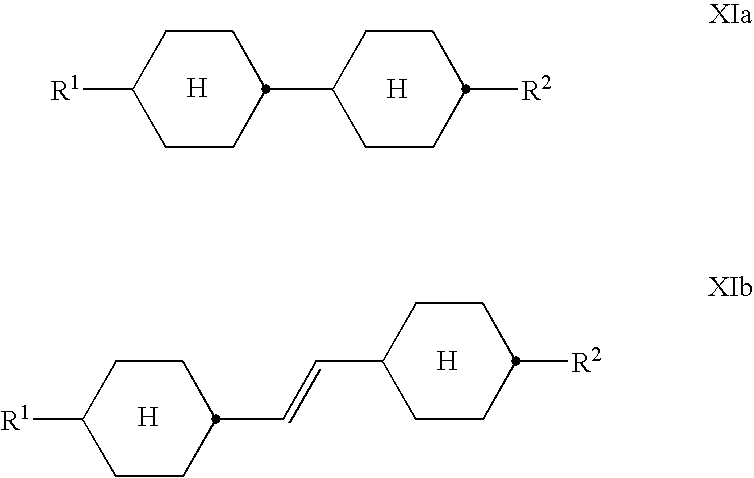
[H].[H].C1CC([R2])CCC1C=CC1CCC([R1])CC1.[H].[H].C1CC([R2])CCC1C1CCC([R1])CC1
